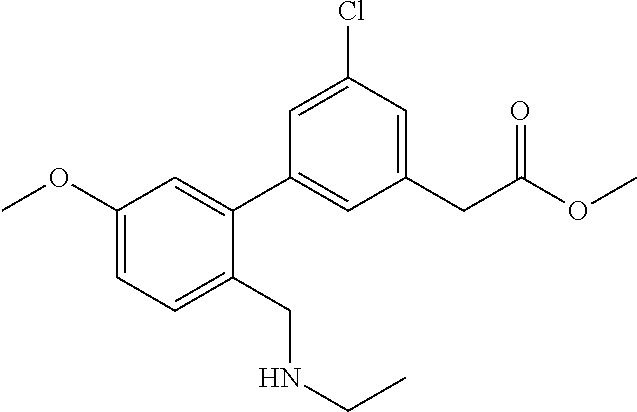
C1=C(Cl)C=C(CC(OC)=O)C=C1C1=CC(OC)=CC=C1CNCC
